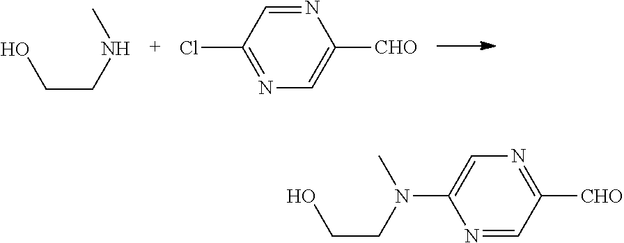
C(CNC)O.N1=C(Cl)C=NC([CHO])=C1.N1=CC([CHO])=NC=C1N(CCO)C
